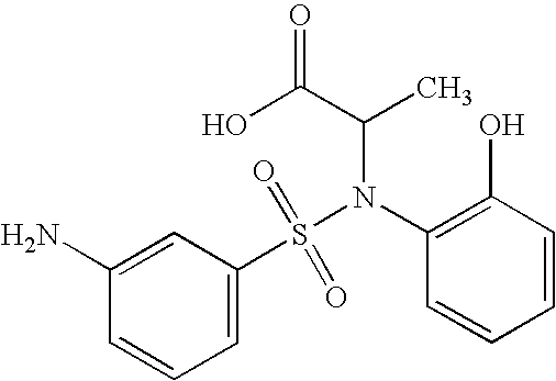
C1(N)=CC(S(N(C2=C(O)C=CC=C2)C(C)C(O)=O)(=O)=O)=CC=C1
